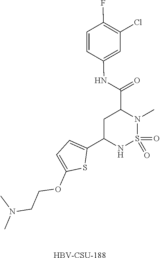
[HBV-CSU-188].C1=CC(NC(=O)C2N(C)S(=O)(=O)NC(C3=CC=C(OCCN(C)C)S3)C2)=CC(Cl)=C1F
